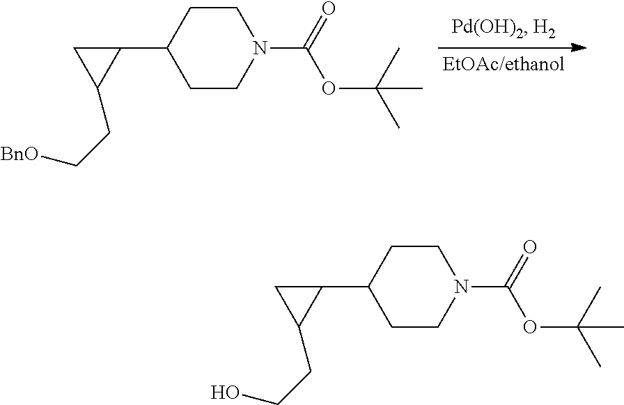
C1CC(C2CC2CC[BnO])CCN1C(OC(C)(C)C)=O.C1CC(C2CC2CCO)CCN1C(OC(C)(C)C)=O
